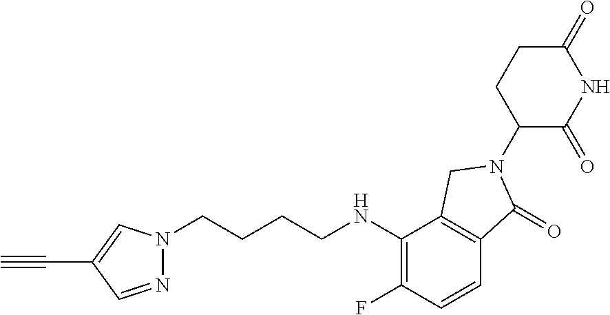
C1(=O)CCC(N2C(=O)C3=C(C(NCCCCN4N=CC(C#C)=C4)=C(F)C=C3)C2)C(=O)N1
